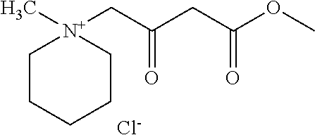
C1CCCC[N+]1(C)CC(CC(OC)=O)=O.[Cl-]
